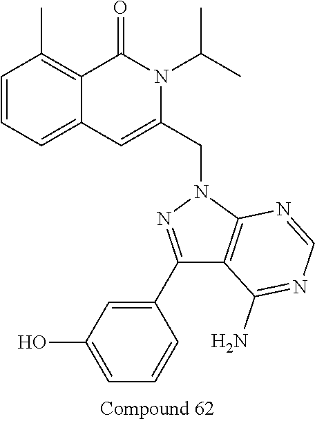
C1=CC=C2C(=C1C)C(=O)N(C(C)C)C(CN1N=C(C3=CC(O)=CC=C3)C3=C1N=CN=C3N)=C2
